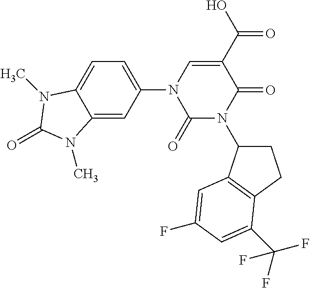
C1(=O)N(C2CCC3=C2C=C(F)C=C3C(F)(F)F)C(=O)C(C(=O)O)=CN1C1=CC=C2C(=C1)N(C)C(=O)N2C
